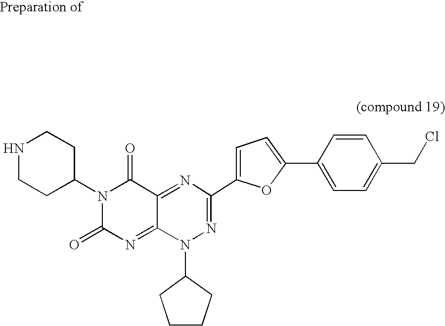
C1(N2C(=O)N=C3C(=NC(C4=CC=C(C5=CC=C(CCl)C=C5)O4)=NN3C3CCCC3)C2=O)CCNCC1
